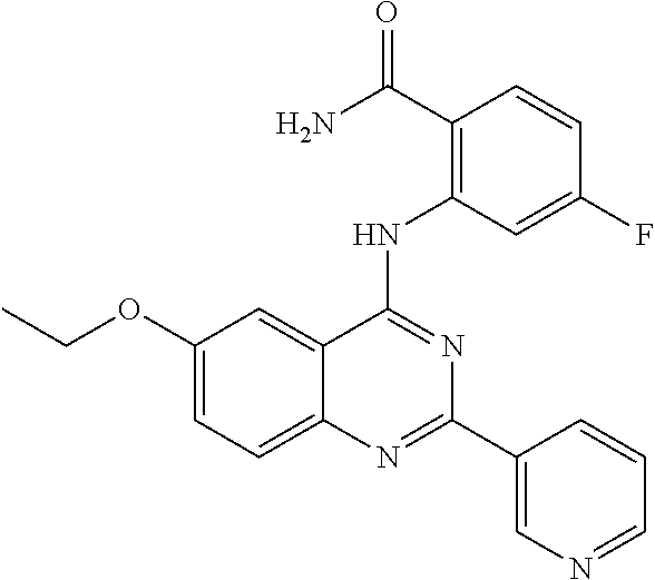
C1(OCC)=CC=C2C(=C1)C(NC1=C(C(N)=O)C=CC(F)=C1)=NC(C1=CN=CC=C1)=N2
